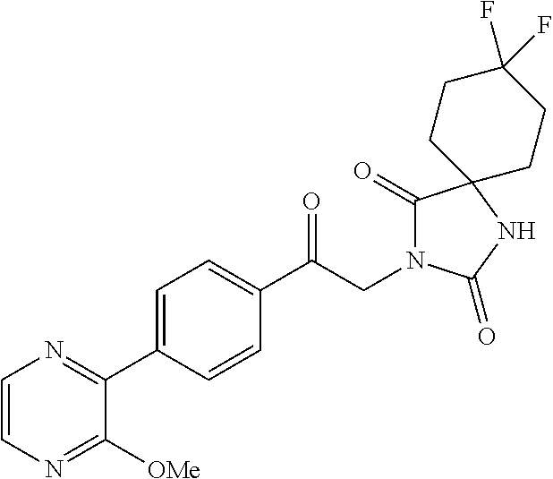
C1(C(CN2C(=O)C3(NC2=O)CCC(F)(F)CC3)=O)=CC=C(C2=NC=CN=C2[OMe])C=C1
